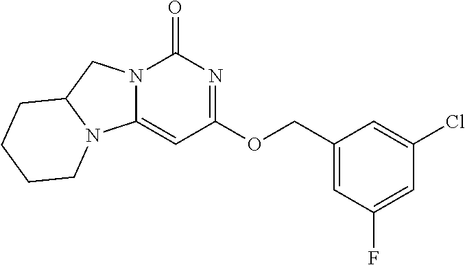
N12C(=CC(OCC3=CC(F)=CC(Cl)=C3)=NC1=O)N1C(C2)CCCC1
